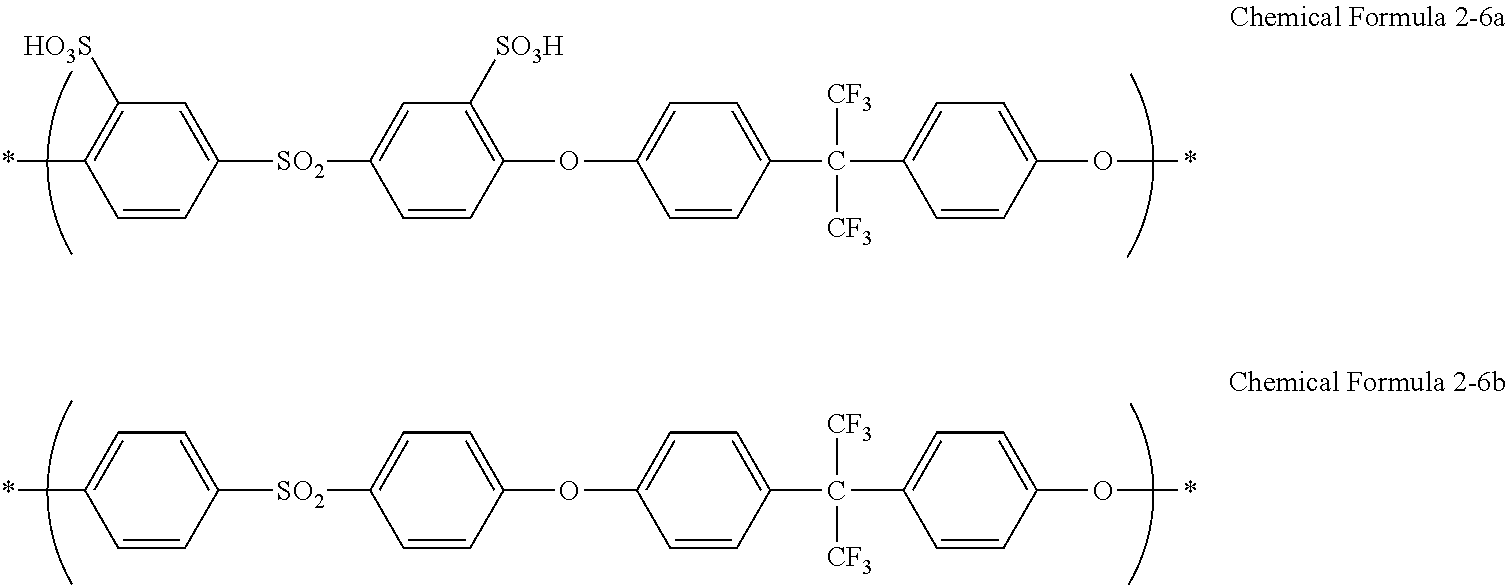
C1=CC([SO2]C2=CC([SO3H])=C(OC3=CC=C(C(C4=CC=C(O*)C=C4)([CF3])[CF3])C=C3)C=C2)=CC([HO3S])=C1*.C1=CC([SO2]C2=CC=C(OC3=CC=C(C(C4=CC=C(O*)C=C4)([CF3])[CF3])C=C3)C=C2)=CC=C1*
